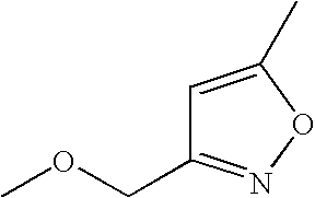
COCC1=NOC(C)=C1
